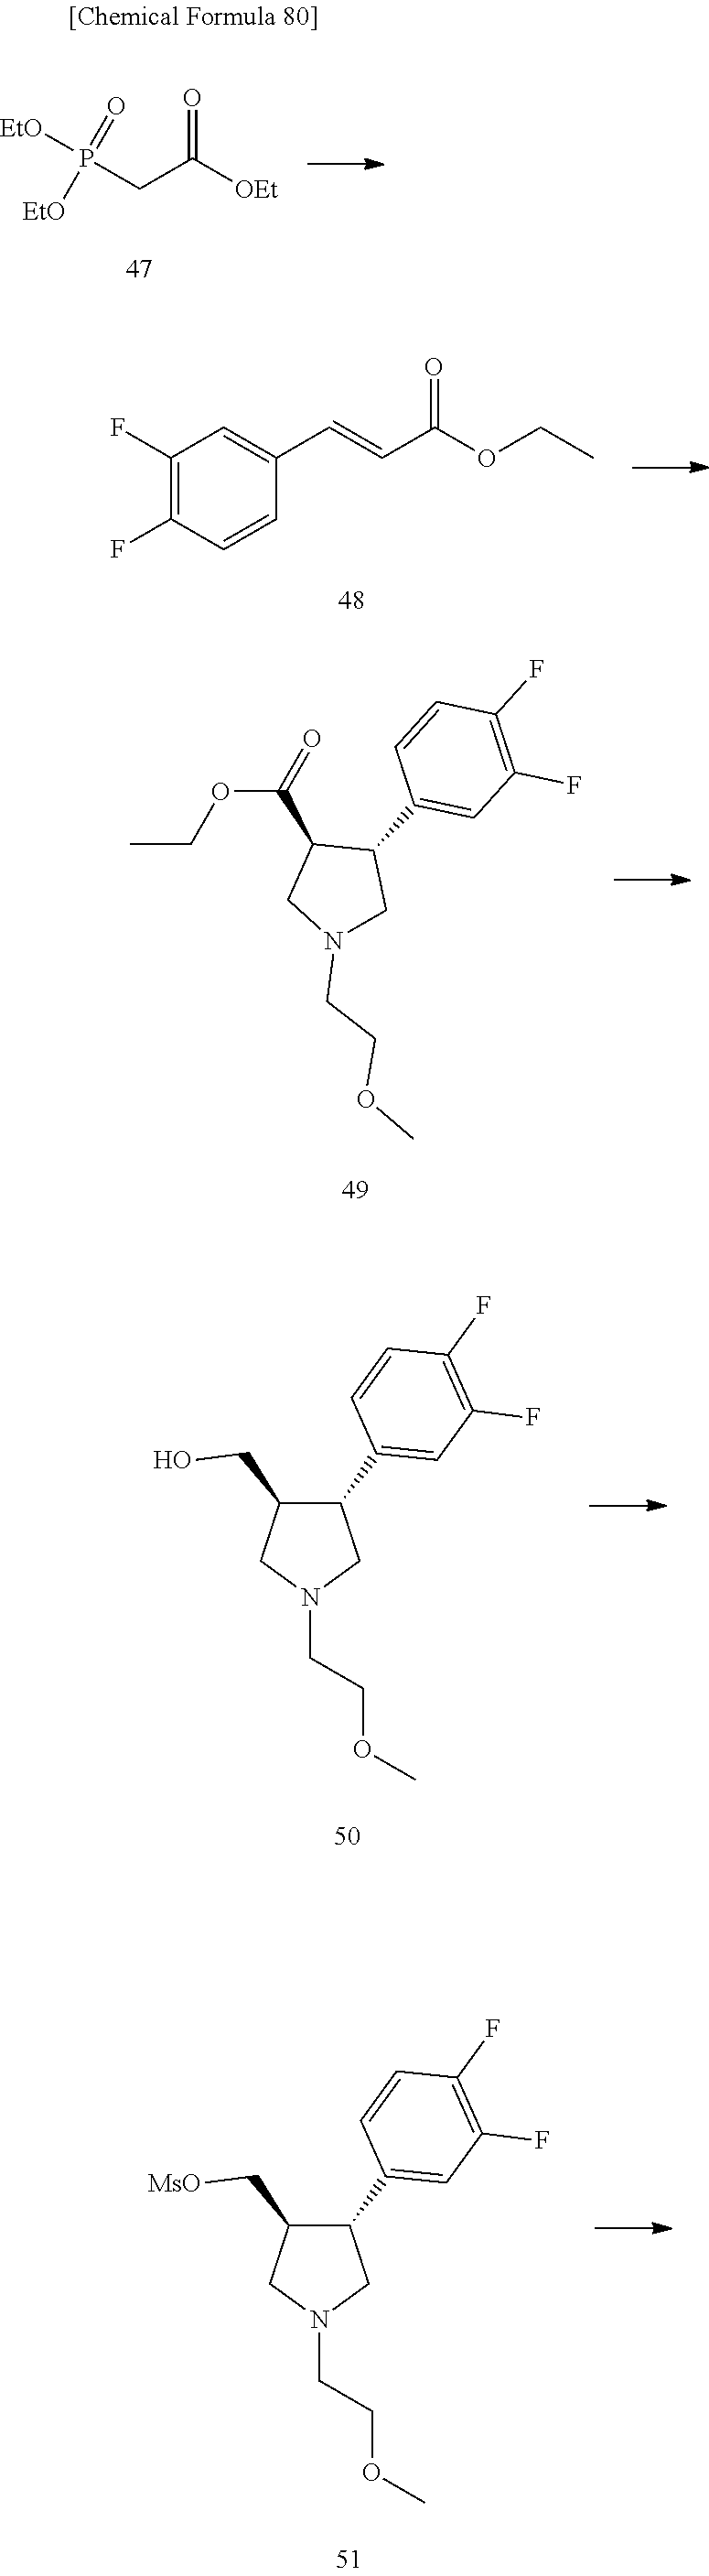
P(CC([OEt])=O)([EtO])(=O)[EtO].C1(F)=C(F)C=CC(C=CC(OCC)=O)=C1.CCOC(C1CN(CCOC)CC1C1=CC(F)=C(F)C=C1)=O.C1(C2=CC(F)=C(F)C=C2)C(CO)CN(CCOC)C1.C1(C2=CC(F)=C(F)C=C2)C(C[MsO])CN(CCOC)C1
